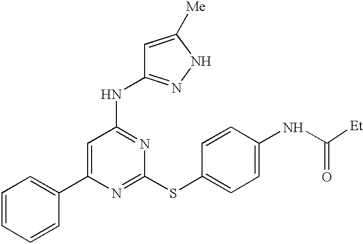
C1(C2=CC=CC=C2)=CC(NC2=NNC([Me])=C2)=NC(SC2=CC=C(NC(=O)[Et])C=C2)=N1
